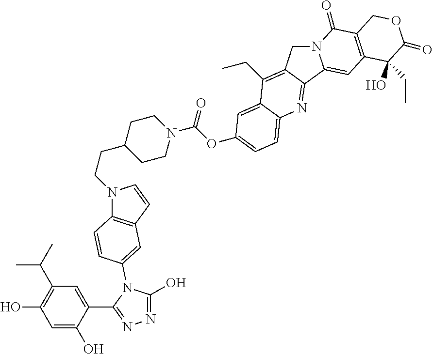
N12CC3=C(CC)C4=CC(OC(N5CCC(CCN6C7=C(C=C6)C=C(N6C(O)=NN=C6C6=CC(C(C)C)=C(O)C=C6O)C=C7)CC5)=O)=CC=C4N=C3C1=CC1=C(C2=O)COC(=O)C1(CC)O
